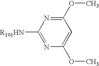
C1(OC)=NC([R101HN])=NC(OC)=C1
